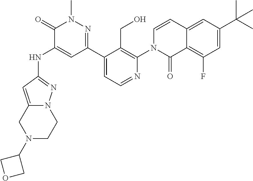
N(C1=CC(C2=CC=NC(N3C(=O)C4=C(F)C=C(C(C)(C)C)C=C4C=C3)=C2CO)=NN(C)C1=O)C1=NN2C(=C1)CN(C1COC1)CC2
